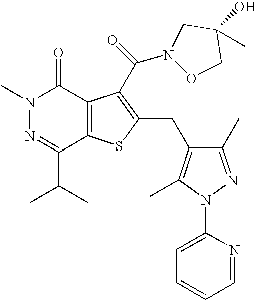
N1(C)N=C(C(C)C)C2=C(C1=O)C(C(N1OCC(O)(C)C1)=O)=C(CC1=C(C)N(C3=CC=CC=N3)N=C1C)S2
